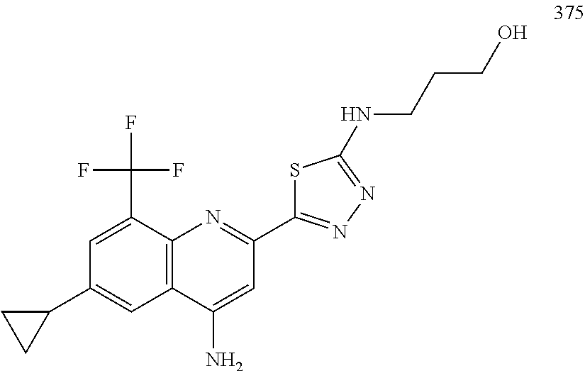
C1=C(C(F)(F)F)C2=C(C=C1C1CC1)C(N)=CC(C1=NN=C(NCCCO)S1)=N2
